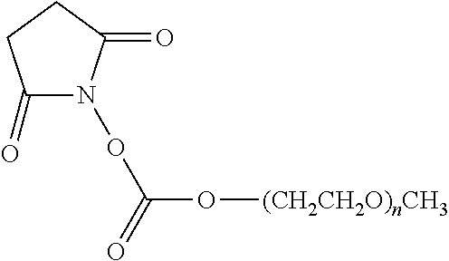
C1(=O)N(OC(=O)O[(CH2CH2O)nCH3])C(=O)CC1
